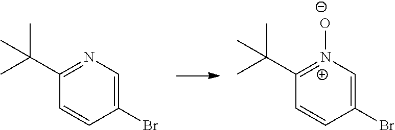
C1=CC(C(C)(C)C)=NC=C1Br.C1=CC(C(C)(C)C)=[N+]([O-])C=C1Br
